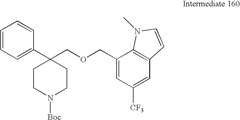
C1=CC=C(C2(COCC3=CC([CF3])=CC4=C3N(C)C=C4)CCN([Boc])CC2)C=C1
